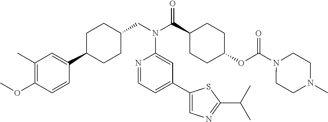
C1(C)=C(OC)C=CC(C2CCC(CN(C(C3CCC(OC(N4CCN(C)CC4)=O)CC3)=O)C3=CC(C4=CN=C(C(C)C)S4)=CC=N3)CC2)=C1
